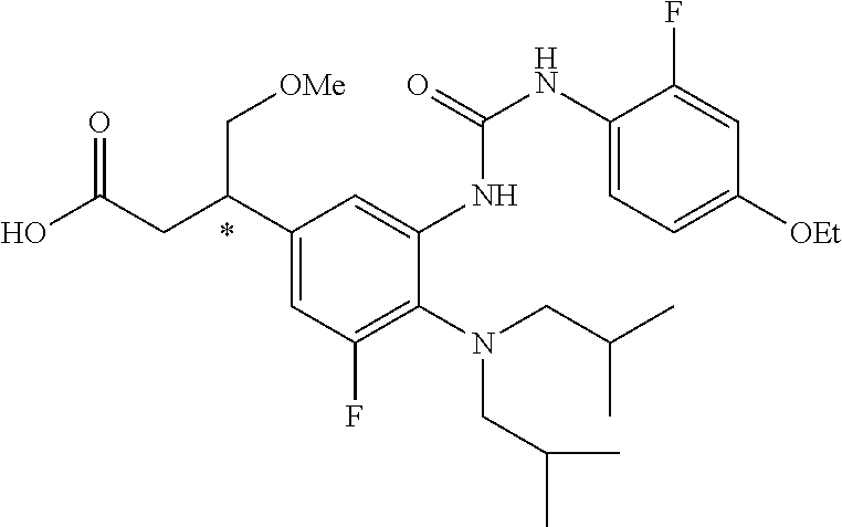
N(CC(C)C)(CC(C)C)C1=C(F)C=C(C(CC(O)=O)C[OMe])C=C1NC(=O)NC1=CC=C([OEt])C=C1F
